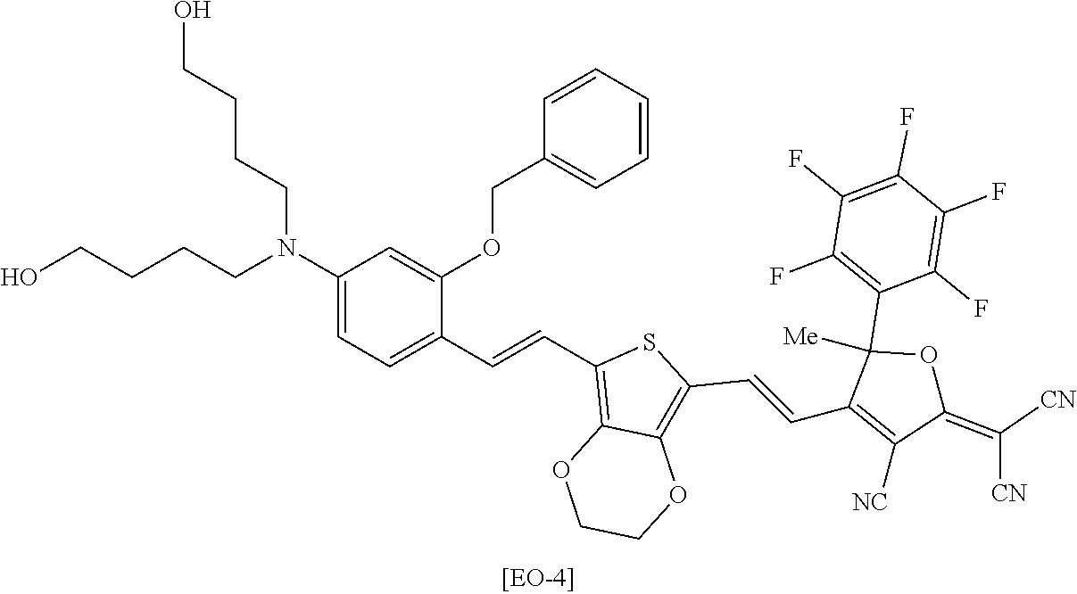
C1(N(CCCCO)CCCCO)=CC=C(C=CC2=C3C(=C(C=CC4=C([NC])C(=C([CN])[CN])OC4([Me])C4=C(F)C(F)=C(F)C(F)=C4F)S2)OCCO3)C(OCC2=CC=CC=C2)=C1
